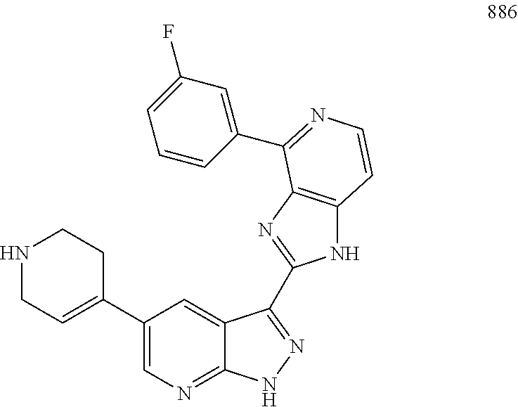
N1CC=C(C2=CN=C3C(=C2)C(C2=NC4=C(N2)C=CN=C4C2=CC(F)=CC=C2)=NN3)CC1
